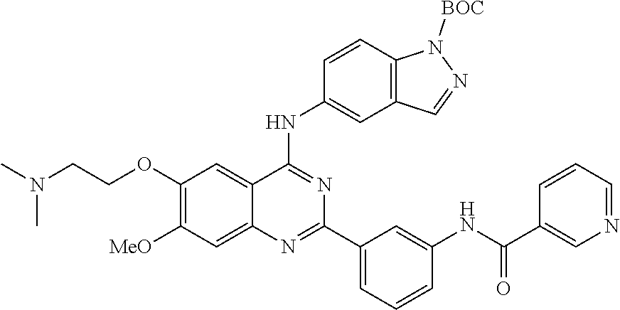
C1(OCCN(C)C)=C([MeO])C=C2C(=C1)C(NC1=CC3=C(C=C1)N([BOC])N=C3)=NC(C1=CC=CC(NC(C3=CN=CC=C3)=O)=C1)=N2
